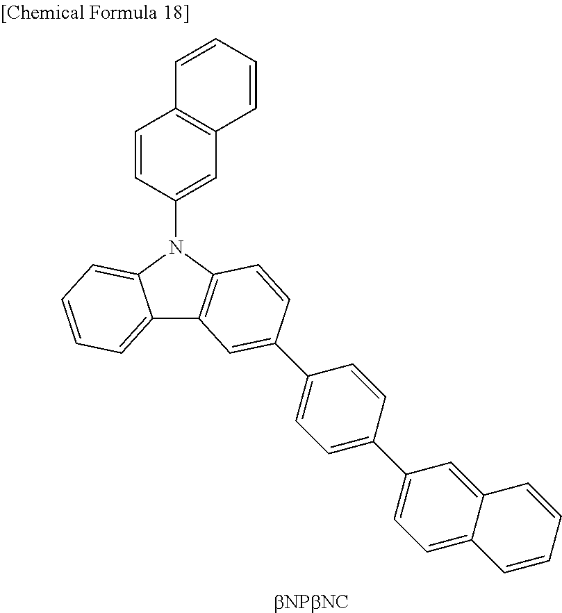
C1=CC(N2C3=CC=CC=C3C3=C2C=CC(C2=CC=C(C4=CC=C5C(=C4)C=CC=C5)C=C2)=C3)=CC2=C1C=CC=C2
